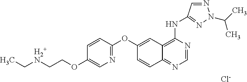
[Cl-].C([H2+N]CCOC1=CN=C(OC2=CC3=C(NC4=NN(C(C)C)N=C4)N=CN=C3C=C2)C=C1)C
